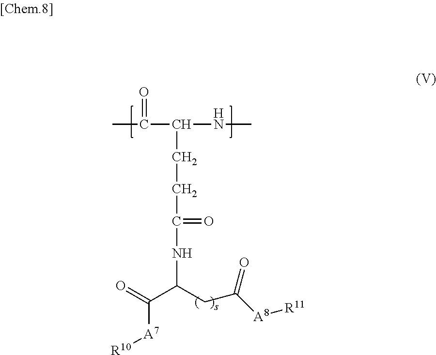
CC(C(NC)CCC(=O)NC(C(=O)[A7][R10])CC([A8][R11])=O)=O
